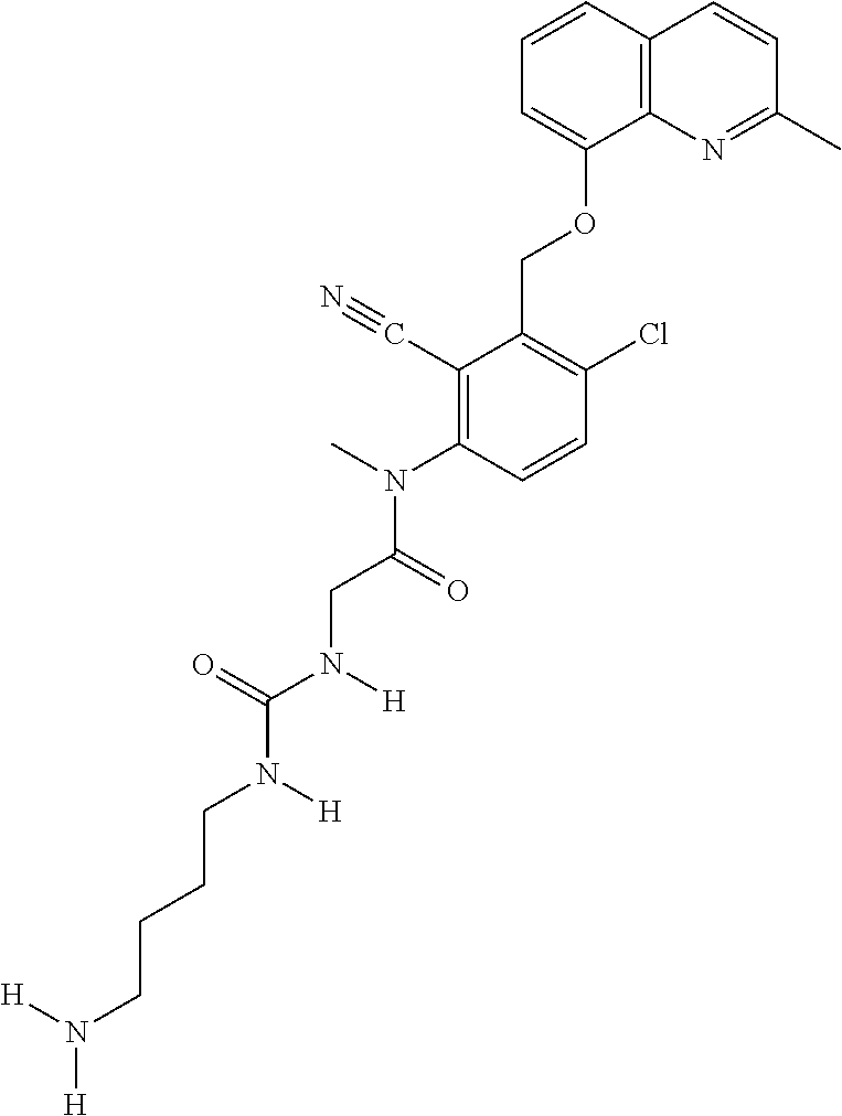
C1=CC2=C(C(OCC3=C(Cl)C=CC(N(C)C(=O)CN(C(N(CCCCN([H])[H])[H])=O)[H])=C3C#N)=C1)N=C(C)C=C2
